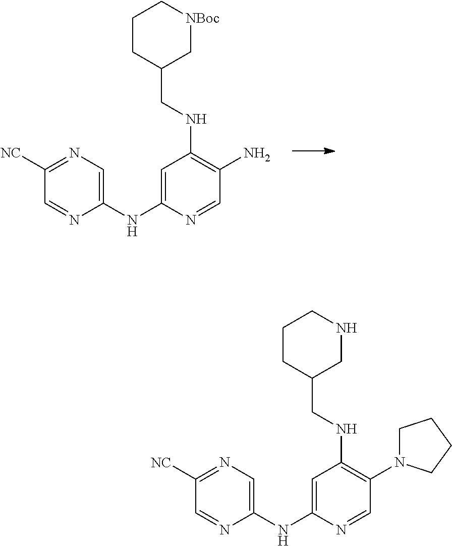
C1(NC2=CC(NCC3C[NBoc]CCC3)=C(N)C=N2)=CN=C([NC])C=N1.C1(NC2=CC(NCC3CNCCC3)=C(N3CCCC3)C=N2)=CN=C([NC])C=N1
